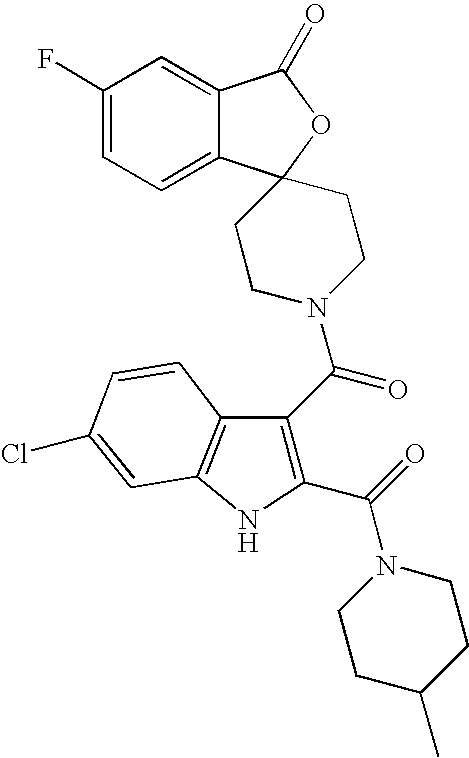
C1(F)=CC=C2C(=C1)C(=O)OC21CCN(C(C2=C(C(=O)N3CCC(C)CC3)NC3=C2C=CC(Cl)=C3)=O)CC1
